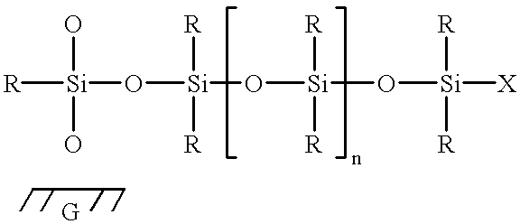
[R][Si](O[Si]([R])([R])O[Si]([R])([R])O[Si]([X])([R])[R])(O)O
